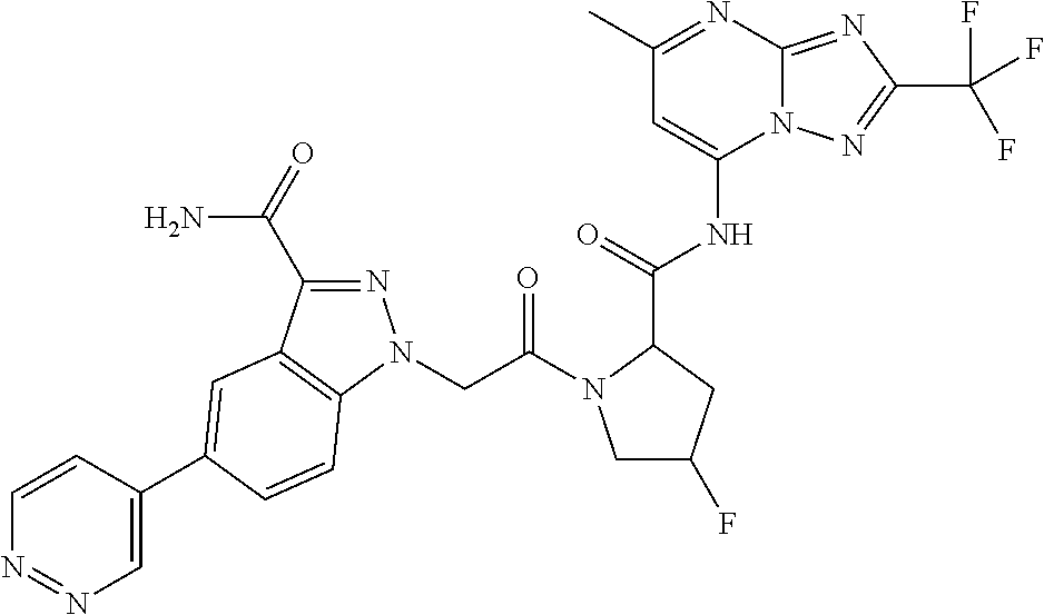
C1=C(C2=CC3=C(C=C2)N(CC(N2C(C(NC4=CC(C)=NC5=NC(C(F)(F)F)=NN45)=O)CC(F)C2)=O)N=C3C(N)=O)C=CN=N1
